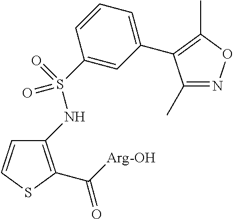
C1(NS(=O)(=O)C2=CC(C3=C(C)ON=C3C)=CC=C2)=C(C(=O)[Arg-OH])SC=C1
